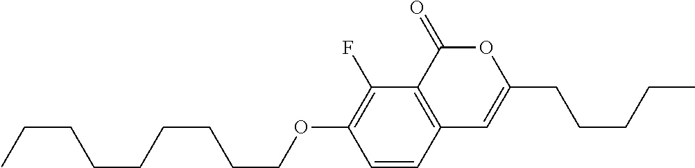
C1=CC2=C(C(F)=C1OCCCCCCCCC)C(=O)OC(CCCCC)=C2
